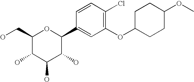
C1(CO)C(O)C(O)C(O)C(C2=CC(OC3CCC(OC)CC3)=C(Cl)C=C2)O1
